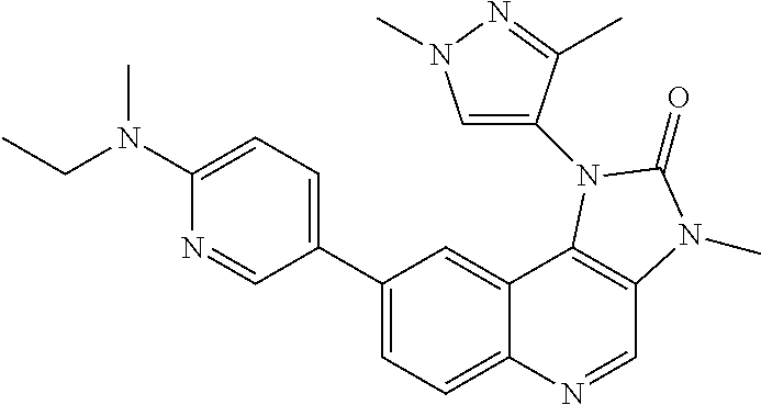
C1(C2=CC=C(N(C)CC)N=C2)=CC=C2C(=C1)C1=C(C=N2)N(C)C(=O)N1C1=CN(C)N=C1C
